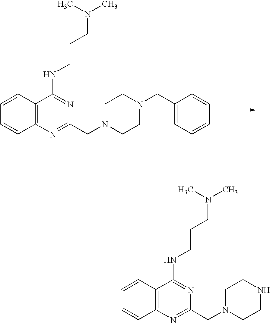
C1=CC2=C(C=C1)N=C(CN1CCN(CC3=CC=CC=C3)CC1)N=C2NCCCN(C)C.CN(C)CCCNC1=NC(CN2CCNCC2)=NC2=C1C=CC=C2
